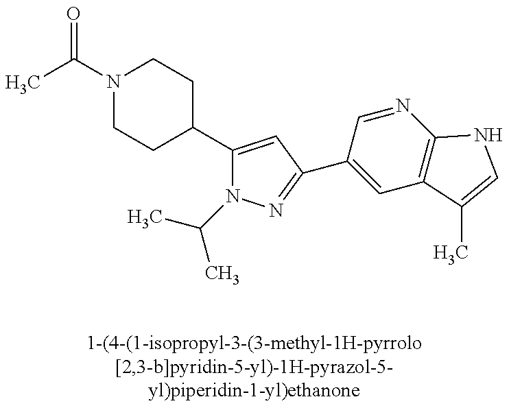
CC(=O)N1CCC(C2=CC(C3=CC4=C(N=C3)NC=C4C)=NN2C(C)C)CC1
